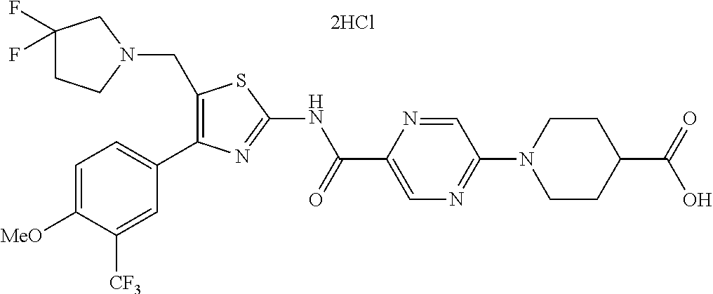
C1(CN2CC(F)(F)CC2)=C(C2=CC=C([MeO])C([CF3])=C2)N=C(NC(C2=CN=C(N3CCC(C(=O)O)CC3)C=N2)=O)S1
